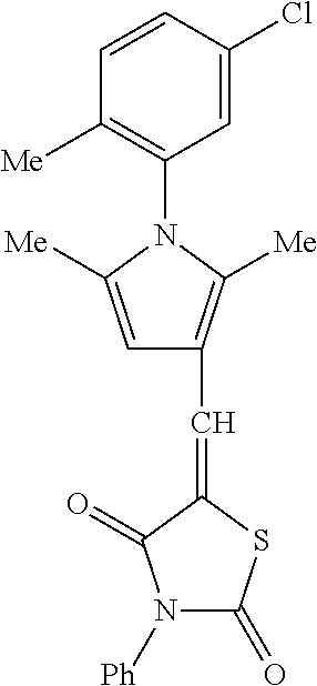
C1=CC(Cl)=CC(N2C([Me])=CC(C=C3SC(=O)N([Ph])C3=O)=C2[Me])=C1[Me]
